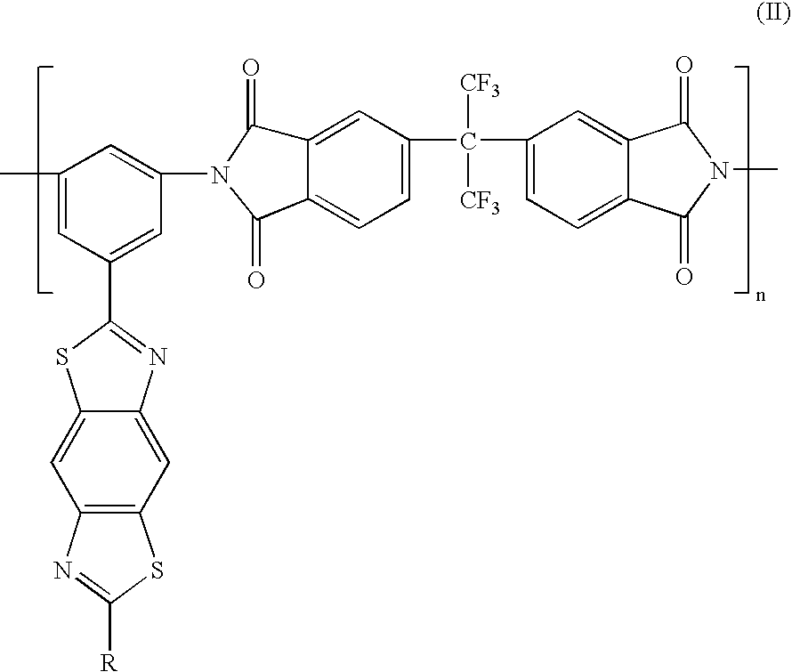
C1=C2C(=CC=C1C([CF3])([CF3])C1=CC=C3C(=C1)C(=O)N(C)C3=O)C(=O)N(C1=CC(C)=CC(C3=NC4=CC5=C(C=C4S3)N=C([R])S5)=C1)C2=O
